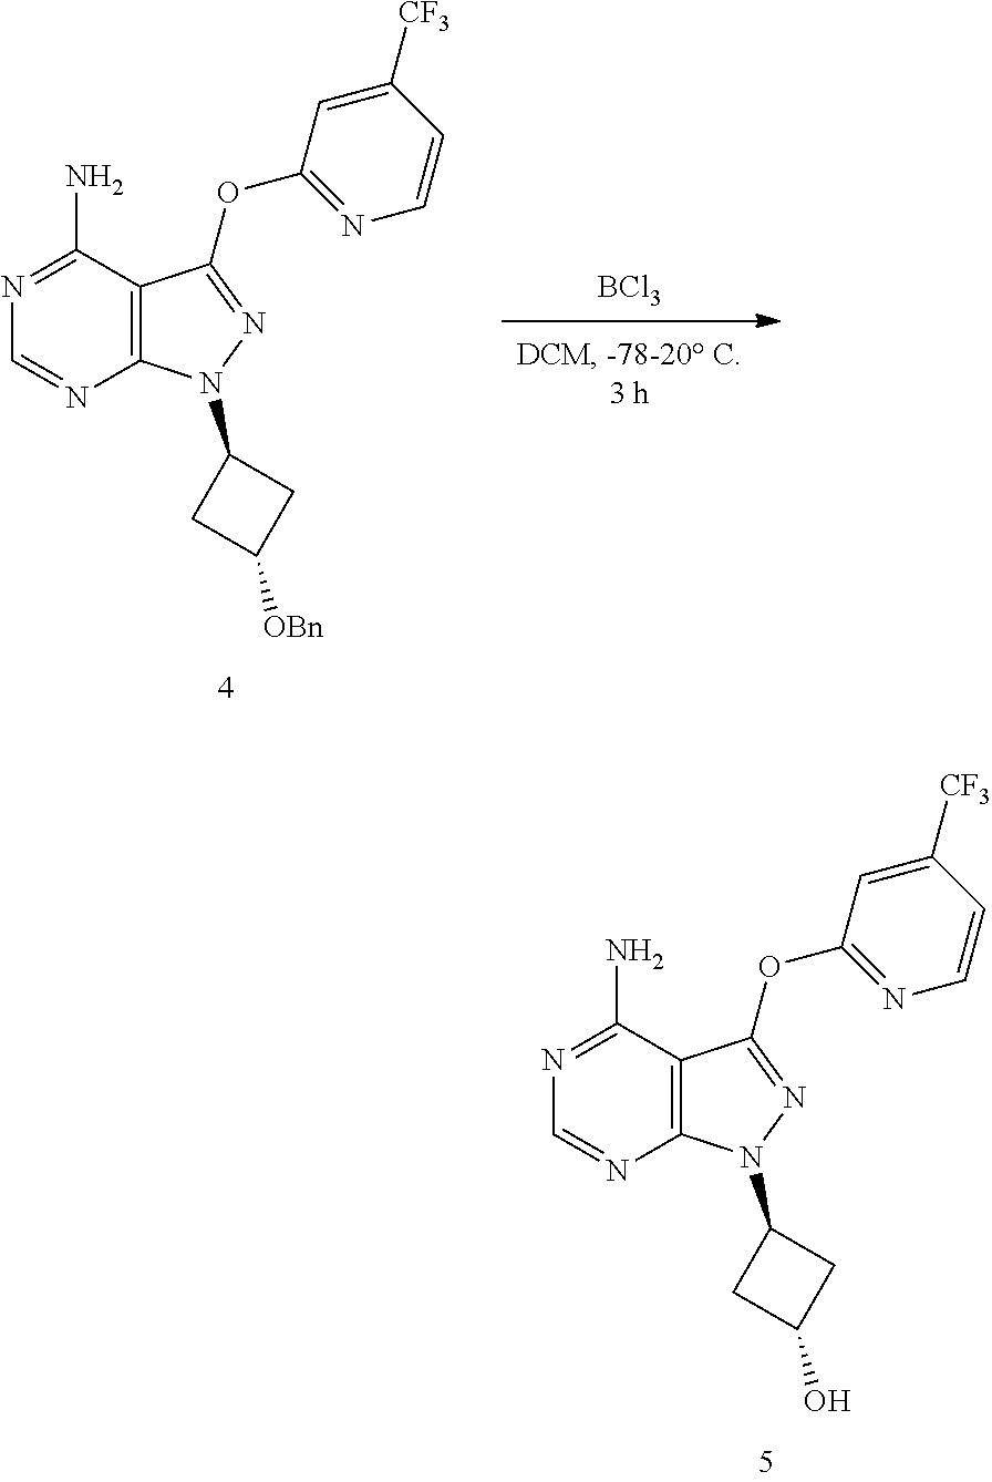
N1(C2CC(O)C2)N=C(OC2=NC=CC([CF3])=C2)C2=C1N=CN=C2N.[BCl3].N1(C2CC([OBn])C2)N=C(OC2=NC=CC([CF3])=C2)C2=C1N=CN=C2N
